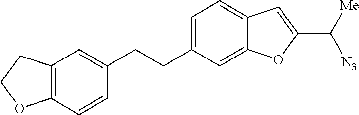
C1=C(CCC2=CC3=C(C=C2)OCC3)C=C2C(=C1)C=C(C([Me])[N3])O2
